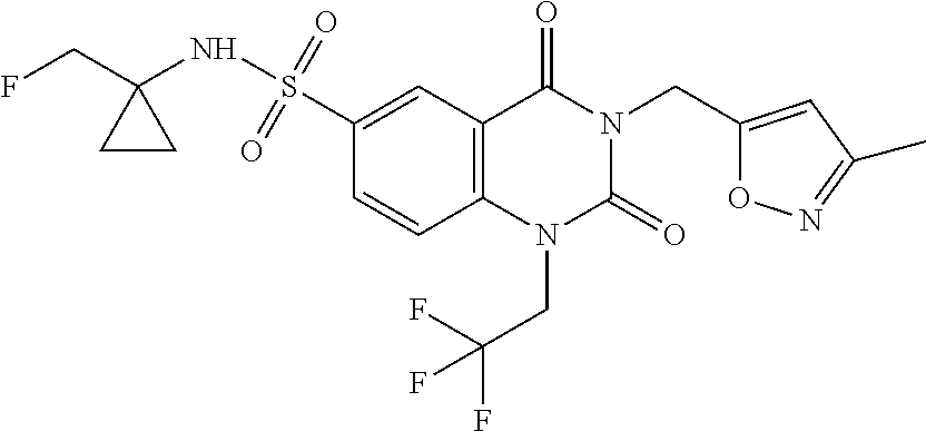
C1=C(S(NC2(CF)CC2)(=O)=O)C=CC2=C1C(=O)N(CC1=CC(C)=NO1)C(=O)N2CC(F)(F)F
